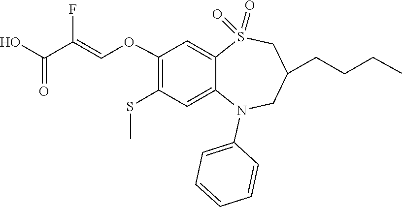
FC(=COC1=C(SC)C=C2C(=C1)S(=O)(=O)CC(CCCC)CN2C1=CC=CC=C1)C(=O)O
